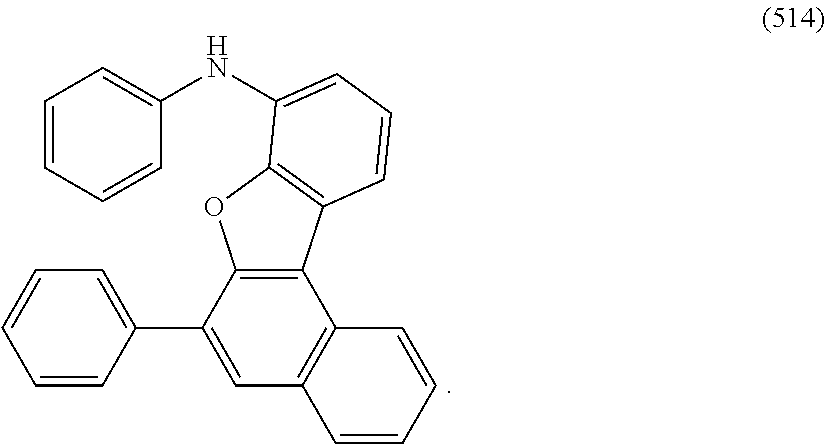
C12=C(C(C3=CC=CC=C3)=CC3=C1C=CC=C3)OC1=C2C=CC=C1NC1=CC=CC=C1
